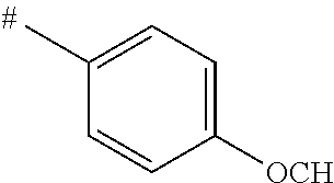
C1(C)=CC=C([OCH])C=C1
